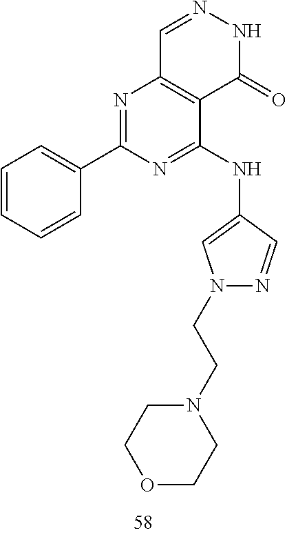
C1=NNC(=O)C2=C1N=C(C1=CC=CC=C1)N=C2NC1=CN(CCN2CCOCC2)N=C1
